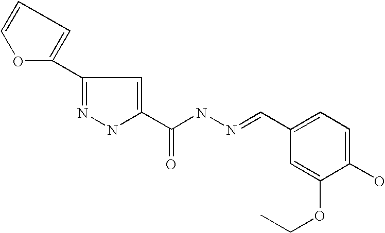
C1(C2=CC=CO2)=NNC(C(NN=CC2=CC=C(O)C(OCC)=C2)=O)=C1
